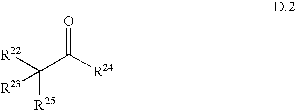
O=C([R24])C([R25])([R22])[R23]
